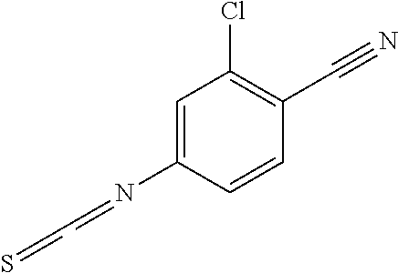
C1=C(N=CC=S)C=CC(C#N)=C1Cl
